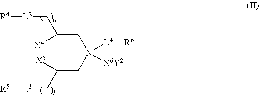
C(CN(CC(C[L3][R5])[X5])([L4][R6])[X6Y2])(C[L2][R4])[X4]
